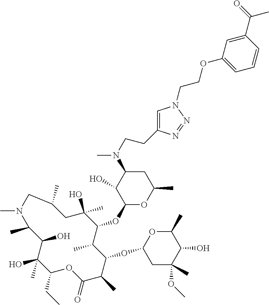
C1(CC)C(C)(O)C(O)C(C)N(C)CC(C)CC(O)(C)C(OC2OC(C)CC(N(C)CCC3=CN(CCOC4=CC=CC(C(=O)C)=C4)N=N3)C2O)C(C)C(OC2CC(C)(OC)C(O)C(C)O2)C(C)C(=O)O1
